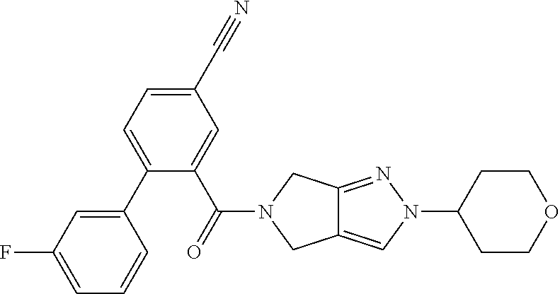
C1(C2=CC=C(C#N)C=C2C(=O)N2CC3=CN(C4CCOCC4)N=C3C2)=CC(F)=CC=C1
